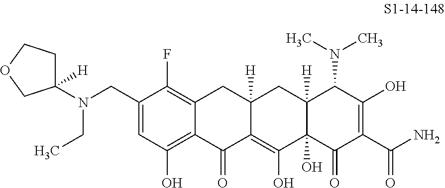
C1(CN(CC)C2([H])CCOC2)=CC(O)=C2C(=C1F)CC1([H])C(=C(O)C3(O)C([H])(C1)C(N(C)C)C(O)=C(C(N)=O)C3=O)C2=O
